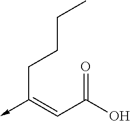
C(C(O)=O)=C(->C)CCCC
